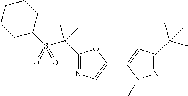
C1CCCC(S(C(C2=NC=C(C3=CC(C(C)(C)C)=NN3C)O2)(C)C)(=O)=O)C1
